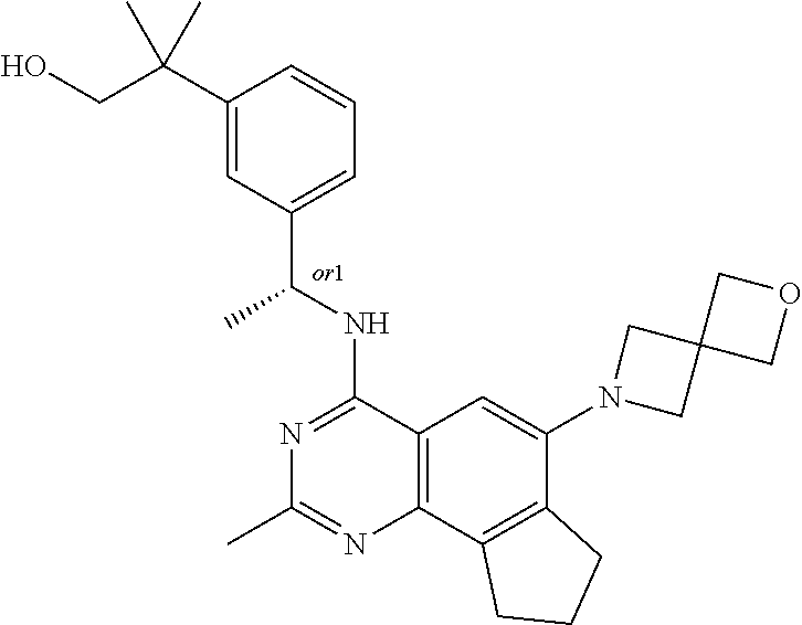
C12=C(C3=C(C(N4CC5(C4)COC5)=C1)CCC3)N=C(C)N=C2NC(C1=CC=CC(C(CO)(C)C)=C1)C
